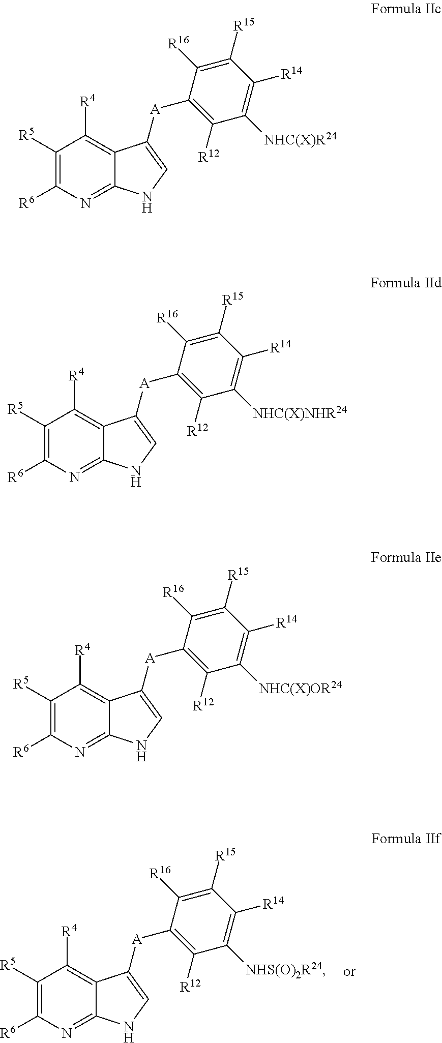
C1([R5])=C([R6])N=C2C(=C1[R4])C([A]C1=C([R12])C([NHS(O)2R24])=C([R14])C([R15])=C1[R16])=CN2.C1([R5])=C([R6])N=C2C(=C1[R4])C([A]C1=C([R12])C([NHC(X)R24])=C([R14])C([R15])=C1[R16])=CN2.C1([R5])=C([R6])N=C2C(=C1[R4])C([A]C1=C([R12])C([NHC(X)NHR24])=C([R14])C([R15])=C1[R16])=CN2.C1([R5])=C([R6])N=C2C(=C1[R4])C([A]C1=C([R12])C([NHC(X)OR24])=C([R14])C([R15])=C1[R16])=CN2
